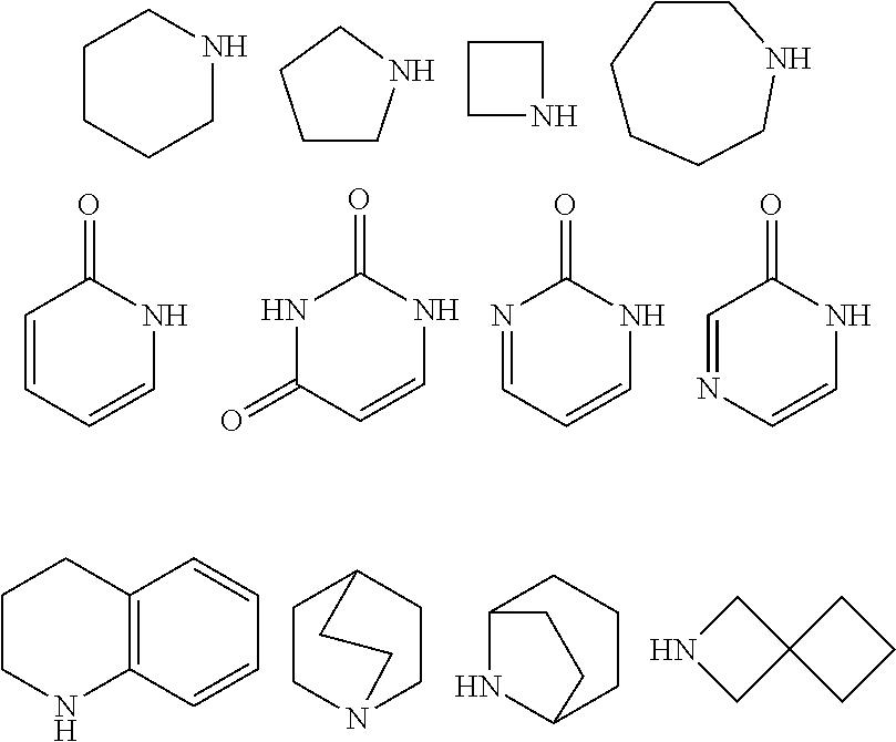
C1CCCNC1.C1CNCC1.C1NCC1.C1CCCNCC1.C1=CC=CNC1=O.N1C(=O)C=CNC1=O.N1=CC=CNC1=O.C1=NC=CNC1=O.C1CNC2=C(C1)C=CC=C2.C1CN2CCC1CC2.C12NC(CCC1)CC2.N1CC2(C1)CCC2
